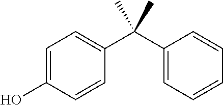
C1(C(C2=CC=CC=C2)(C)C)=CC=C(O)C=C1
